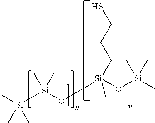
C[Si]([Si](O[Si](O[Si](C)(C)C)(CCCS)C)(C)C)(C)C
